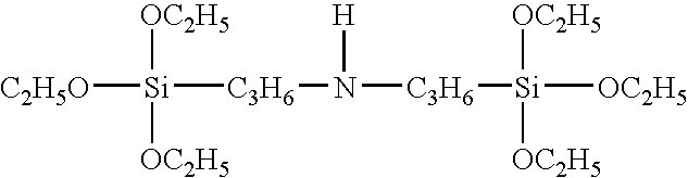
[C2H5O][Si]([C3H6]N([C3H6][Si]([OC2H5])([OC2H5])[OC2H5])[H])([OC2H5])[OC2H5]
